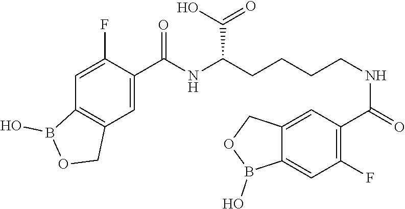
C12=C(B(O)OC1)C=C(F)C(C(=O)NC(C(O)=O)CCCCNC(C1=C(F)C=C3C(=C1)COB3O)=O)=C2
